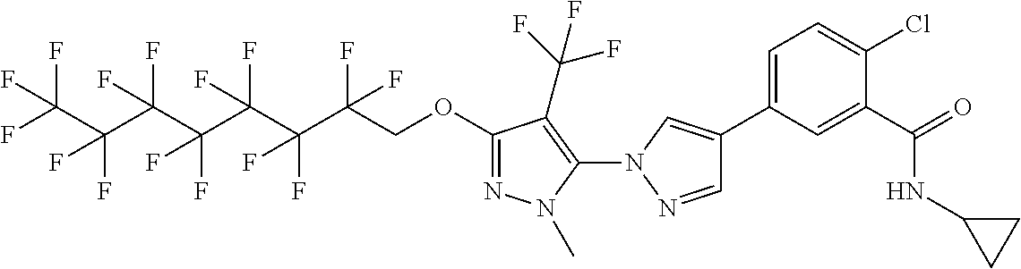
C1(OCC(C(C(C(C(C(C(F)(F)F)(F)F)(F)F)(F)F)(F)F)(F)F)(F)F)=NN(C)C(N2N=CC(C3=CC=C(Cl)C(C(=O)NC4CC4)=C3)=C2)=C1C(F)(F)F
